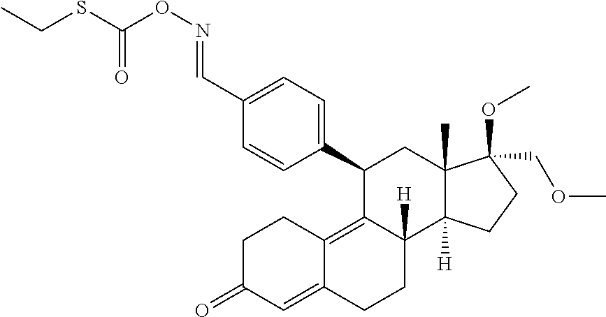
C(C1=CC=C(C2C3=C4C(=CC(=O)CC4)CCC3([H])C3([H])C(C)(C2)C(OC)(COC)CC3)C=C1)=NOC(SCC)=O
